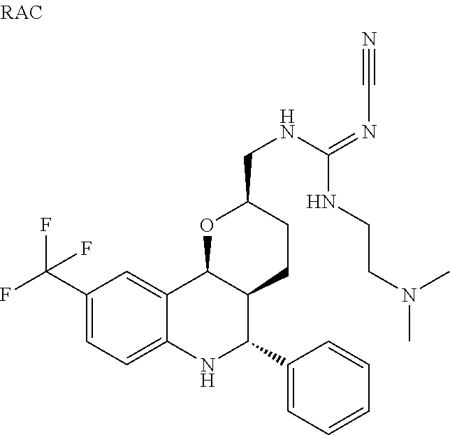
C12=CC=C(C(F)(F)F)C=C1C1C(C(C3=CC=CC=C3)N2)CCC(CNC(=NC#N)NCCN(C)C)O1
